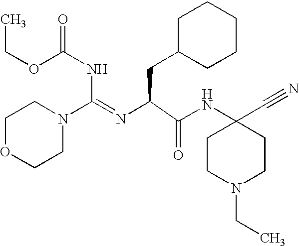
C(N1CCOCC1)(=NC(C(=O)NC1(C#N)CCN(CC)CC1)CC1CCCCC1)NC(=O)OCC
